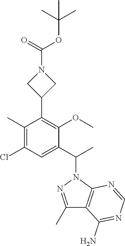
C1(C)=C(Cl)C=C(C(C)N2C3=C(C(C)=N2)C(N)=NC=N3)C(OC)=C1C1CN(C(OC(C)(C)C)=O)C1
